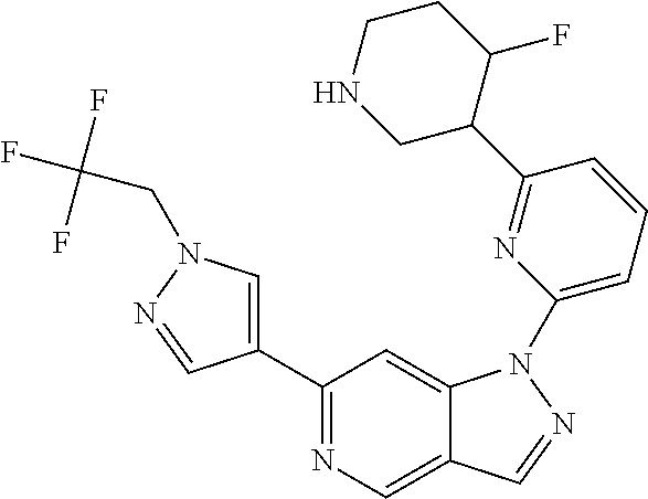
C1(C2=CN(CC(F)(F)F)N=C2)=NC=C2C(=C1)N(C1=CC=CC(C3C(F)CCNC3)=N1)N=C2
